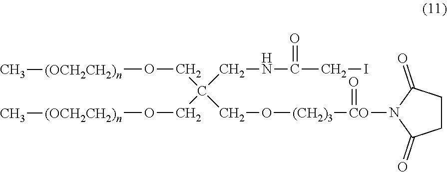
C(C(CNC(=O)CI)(CO[(OCH2CH2)n]C)CO[(CH2)3][CO](=O)N1C(=O)CCC1=O)O[(OCH2CH2)n]C
